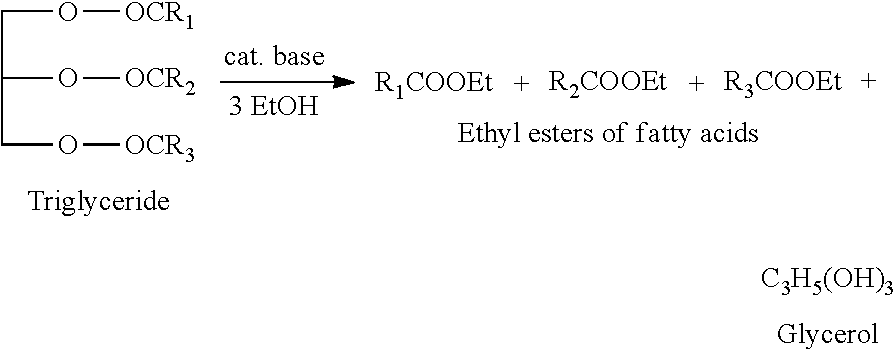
[C3H5(OH)3].C(C(O[OCR2])CO[OCR3])O[OCR1].[R1COOEt].[R2COOEt].[R3COOEt]
